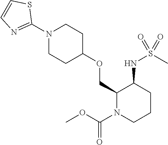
C1(COC2CCN(C3=NC=CS3)CC2)N(C(OC)=O)CCCC1NS(C)(=O)=O
